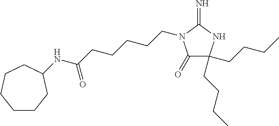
C1(=O)C(CCCC)(CCCC)NC(=N)N1CCCCCC(NC1CCCCCC1)=O
